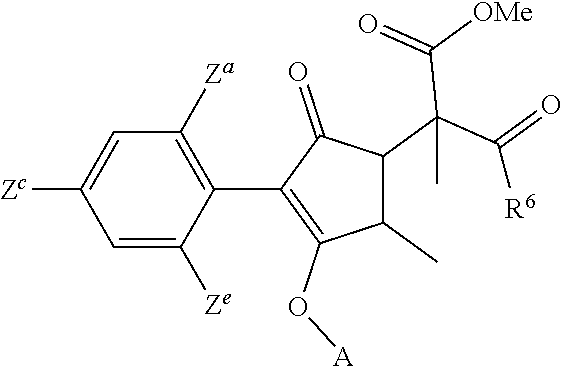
C1=C([Ze])C(C2=C(O[A])C(C)C(C(C(=O)[R6])(C([OMe])=O)C)C2=O)=C([Za])C=C1[Zc]
